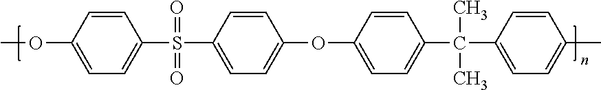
C1(S(C2=CC=C(OC3=CC=C(C(C4=CC=C(C)C=C4)(C)C)C=C3)C=C2)(=O)=O)=CC=C(OC)C=C1
